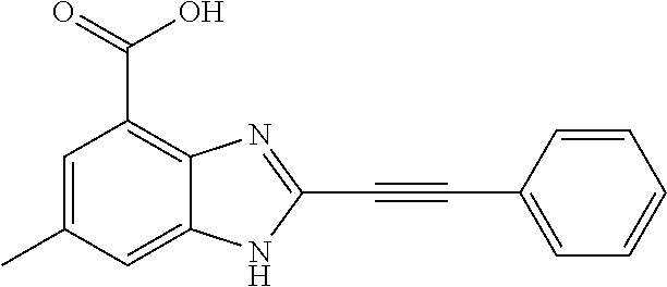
C1=C(C)C=C2C(=C1C(=O)O)N=C(C#CC1=CC=CC=C1)N2
